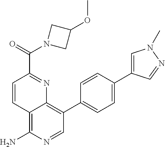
C12=C(N)N=CC(C3=CC=C(C4=CN(C)N=C4)C=C3)=C1N=C(C(N1CC(OC)C1)=O)C=C2
